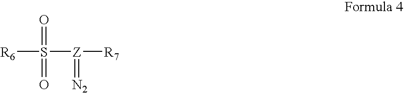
S([R6])([Z]([R7])=[N2])(=O)=O
